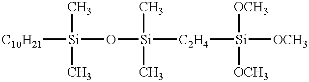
[Si](C)(C)(O[Si](C)(C)[C2H4][Si]([OCH3])([OCH3])[OCH3])[C10H21]
